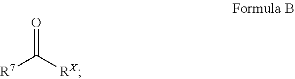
[R7]C(=O)[RX]
